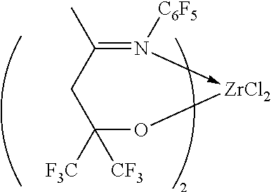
C1(C)=N([C6F5])->[ZrCl2]OC([F3C])([CF3])C1
